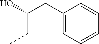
OC(CC1=CC=CC=C1)CC
